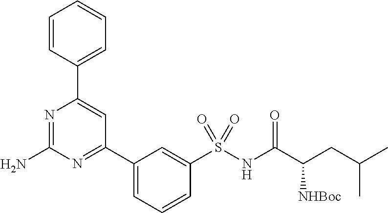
N1=C(N)N=C(C2=CC=CC(S(NC(C(CC(C)C)[NHBoc])=O)(=O)=O)=C2)C=C1C1=CC=CC=C1
